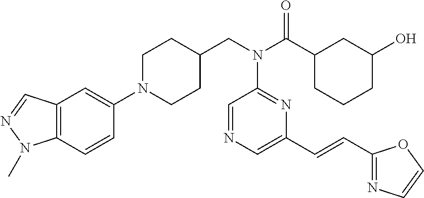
C1N(C2=CC3=C(C=C2)N(C)N=C3)CCC(CN(C(C2CCCC(O)C2)=O)C2=NC(C=CC3=NC=CO3)=CN=C2)C1
